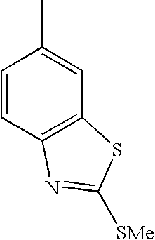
C12=C(C=C(C)C=C1)SC([SMe])=N2
